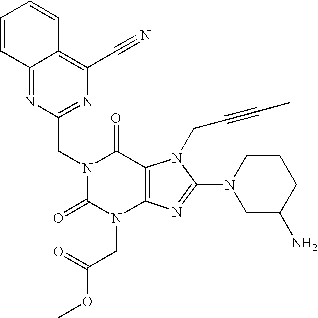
C12=NC(CN3C(=O)N(CC(OC)=O)C4=C(C3=O)N(CC#CC)C(N3CC(N)CCC3)=N4)=NC(C#N)=C1C=CC=C2
